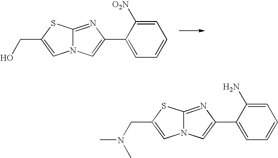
C12=NC(C3=CC=CC=C3[O2N])=CN1C=C(CO)S2.C12=NC(C3=CC=CC=C3N)=CN1C=C(CN(C)C)S2
